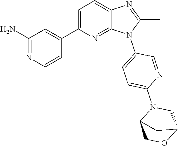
C1(C)=NC2=CC=C(C3=CC(N)=NC=C3)N=C2N1C1=CC=C(N2C3COC(C2)C3)N=C1
